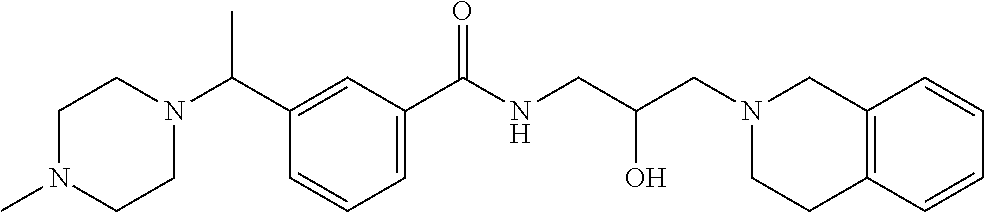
C1(C(N2CCN(C)CC2)C)=CC(C(NCC(CN2CCC3=C(C2)C=CC=C3)O)=O)=CC=C1
